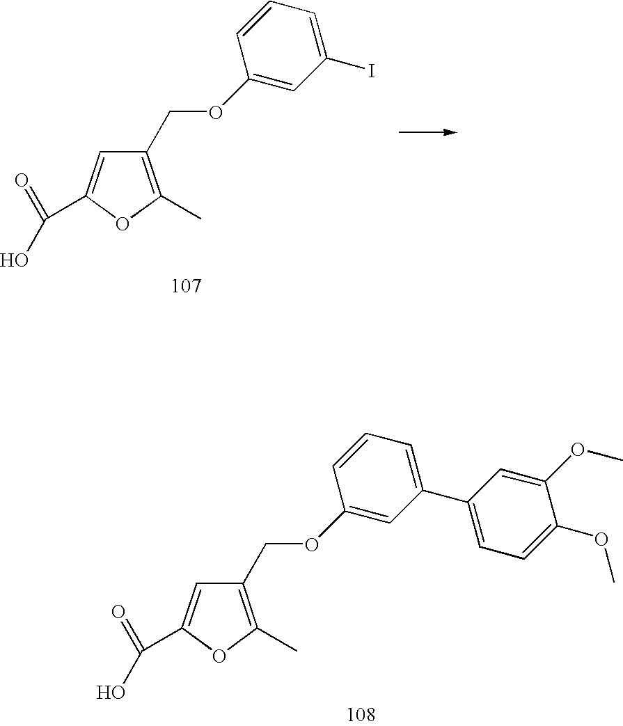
C1(COC2=CC(I)=CC=C2)=C(C)OC(C(=O)O)=C1.C1(COC2=CC(C3=CC=C(OC)C(OC)=C3)=CC=C2)=C(C)OC(C(=O)O)=C1
